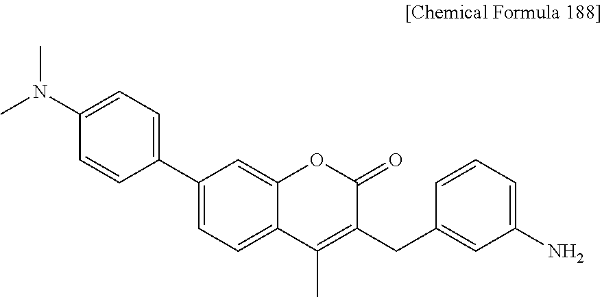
C1(C2=CC=C3C(=C2)OC(=O)C(CC2=CC(N)=CC=C2)=C3C)=CC=C(N(C)C)C=C1
